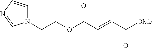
N1(CCOC(C=CC([OMe])=O)=O)C=CN=C1
